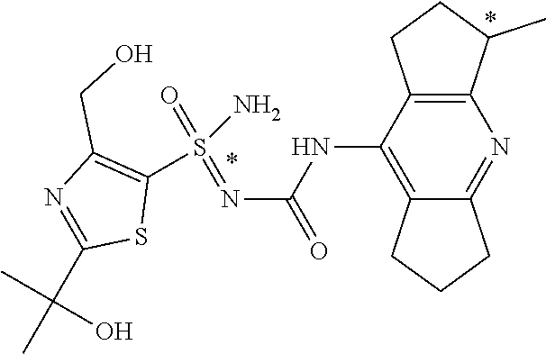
S(=O)(=NC(NC1=C2CCCC2=NC2=C1CCC2C)=O)(C1=C(CO)N=C(C(C)(C)O)S1)N
